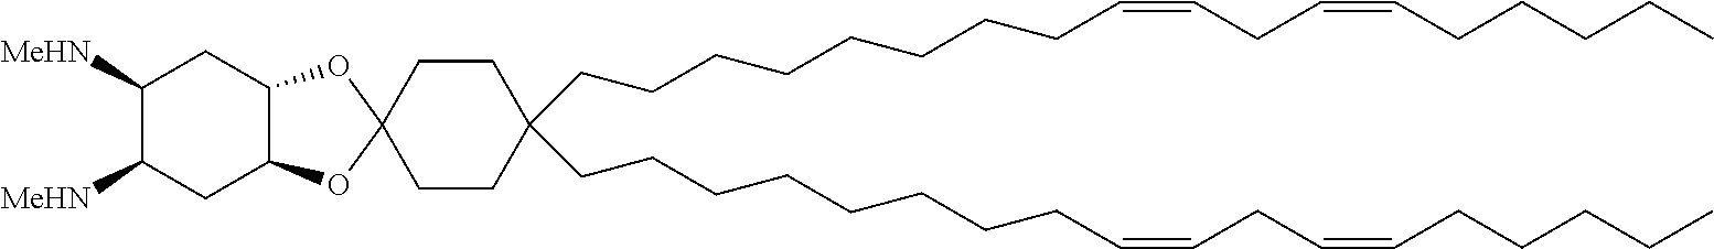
C(CCCCCCCC=CCC=CCCCCC)C1(CCCCCCCCC=CCC=CCCCCC)CCC2(OC3C(O2)CC([MeHN])C([MeHN])C3)CC1
